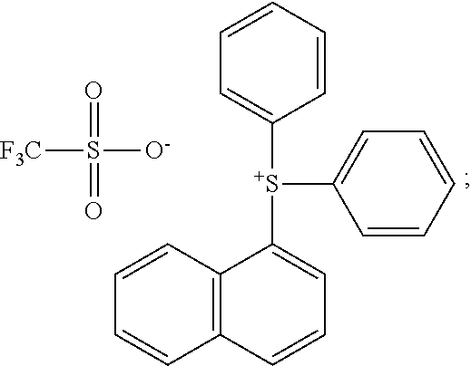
C1=CC2=C(C=C1)C=CC=C2[S+](C1=CC=CC=C1)C1=CC=CC=C1.O=S(=O)([O-])[F3C]
